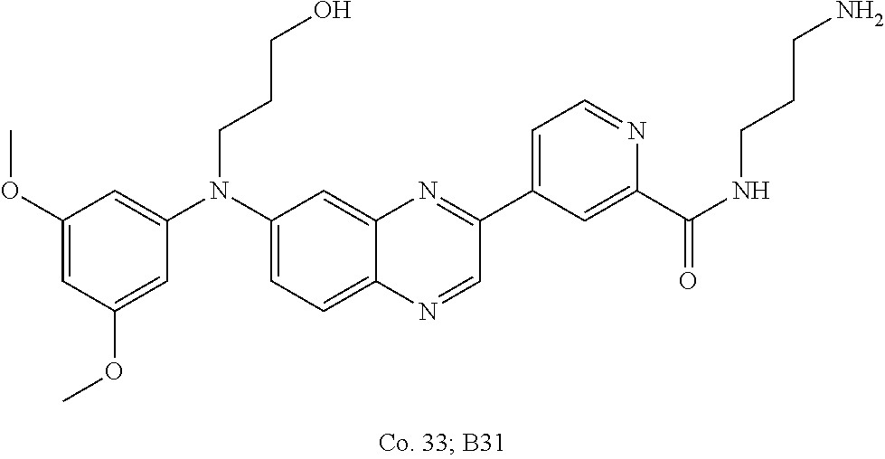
C1(OC)=CC(OC)=CC(N(C2=CC=C3C(=C2)N=C(C2=CC=NC(C(NCCCN)=O)=C2)C=N3)CCCO)=C1
